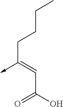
C(C(O)=O)=C(CCCC)->C
